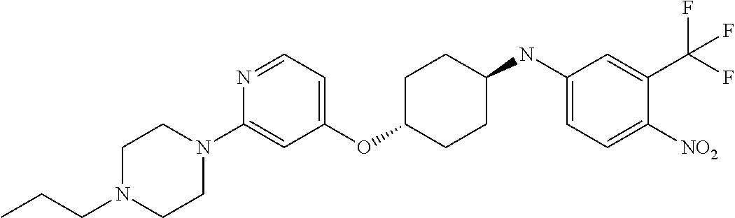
C1(OC2CCC(NC3=CC=C([NO2])C(C(F)(F)F)=C3)CC2)=CC=NC(N2CCN(CCC)CC2)=C1
